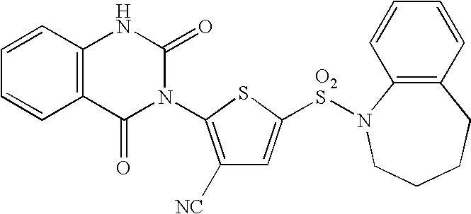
C12=C(C=CC=C1)NC(=O)N(C1=C([NC])C=C([O2S]N3C4=C(CCCC3)C=CC=C4)S1)C2=O
